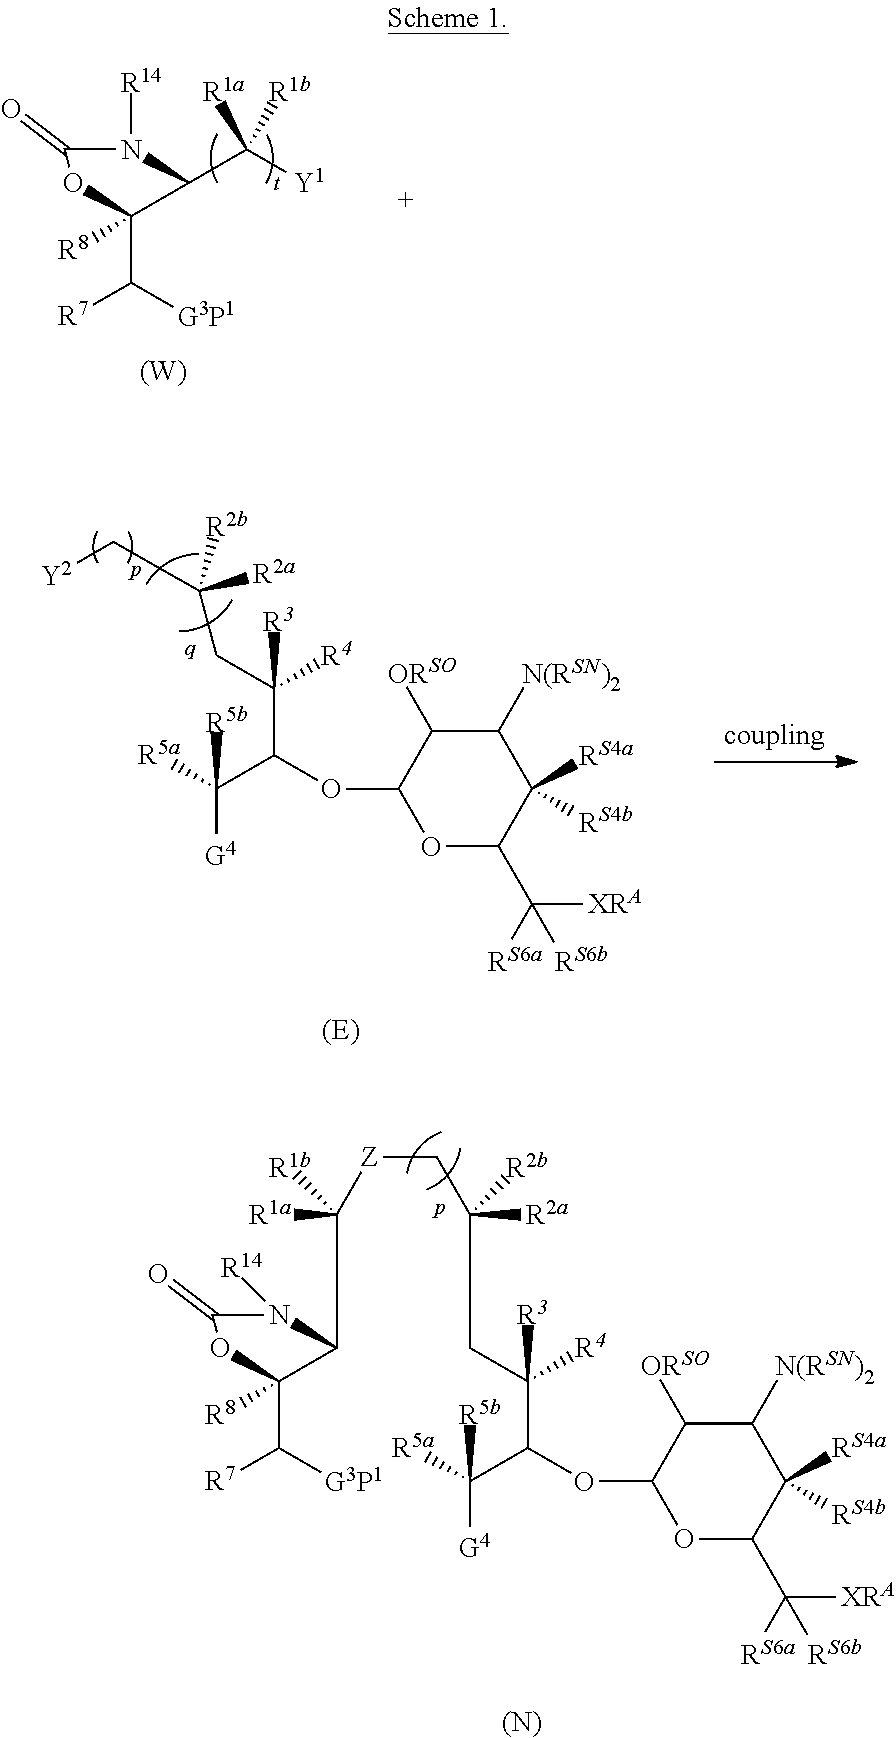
O1C(C([G3P1])[R7])([R8])C(C([Y1])([R1a])[R1b])N([R14])C1=O.[(W)].O1C(C([RS6a])([XRA])[RS6b])C([RS4a])([RS4b])C([N(RSN)2])C([ORSO])C1OC(C([R5a])([G4])[R5b])C(CC([R2a])(C[Y2])[R2b])([R4])[R3].O1C(C([RS6a])([XRA])[RS6b])C([RS4a])([RS4b])C([N(RSN)2])C([ORSO])C1OC(C([R5a])([G4])[R5b])C(CC(C[Z]C(C1C(C([R7])[G3P1])([R8])OC(=O)N1[R14])([R1a])[R1b])([R2a])[R2b])([R4])[R3].[(N)]
